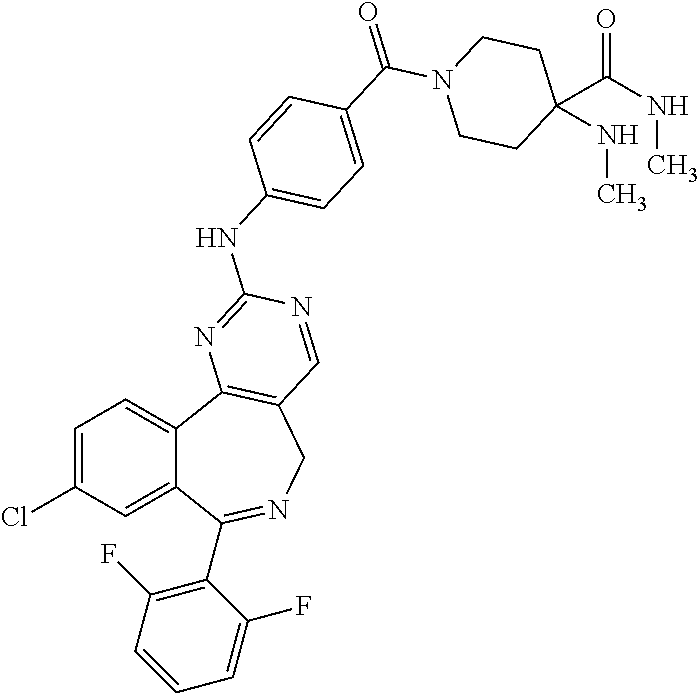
C1=C(Cl)C=C2C(=C1)C1=C(CN=C2C2=C(F)C=CC=C2F)C=NC(NC2=CC=C(C(=O)N3CCC(C(=O)NC)(NC)CC3)C=C2)=N1
